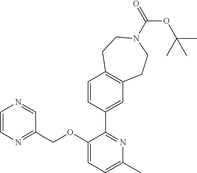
C1=CN=C(COC2=CC=C(C)N=C2C2=CC3=C(C=C2)CCN(C(=O)OC(C)(C)C)CC3)C=N1
